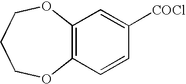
C12=C(C=CC([COCl])=C1)OCCCO2
